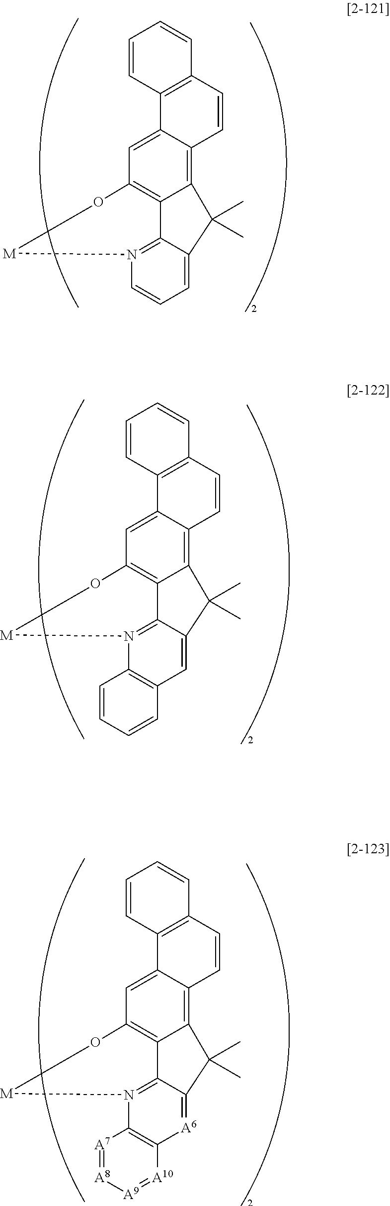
C12=C3C(=CC4=C1C1=N([M]O4)C=CC=C1C2(C)C)C1=C(C=CC=C1)C=C3.C12=C3C(=CC4=C1C1=N([M]O4)C4=C(C=C1C2(C)C)C=CC=C4)C1=C(C=CC=C1)C=C3.C12=C3C(=CC4=C1C1=N([M]O4)C4=C([A6]=C1C2(C)C)[A10]=[A9][A8]=[A7]4)C1=C(C=CC=C1)C=C3
